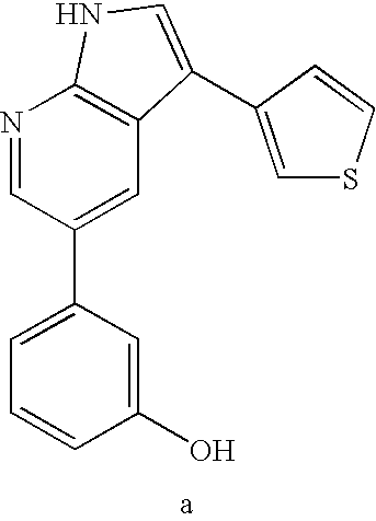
C1(O)=CC(C2=CC3=C(N=C2)NC=C3C2=CSC=C2)=CC=C1
